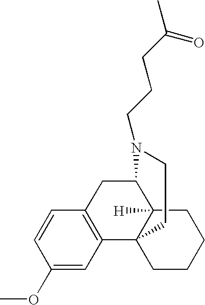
C1(OC)=CC2=C(C=C1)CC1C3([H])C2(CCCC3)CCN1CCCC(C)=O
